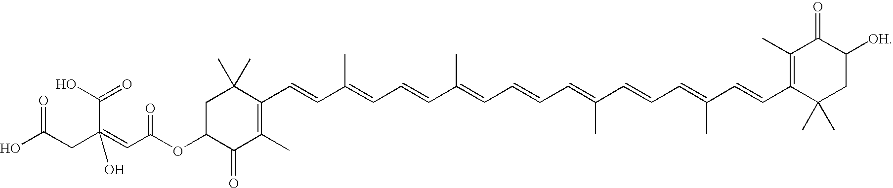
C1C(OC(=O)C=C(CC(O)=O)(C(=O)O)O)C(=O)C(C)=C(C=CC(=CC=CC(=CC=CC=C(C=CC=C(C=CC2=C(C)C(=O)C([OH])CC2(C)C)C)C)C)C)C1(C)C
